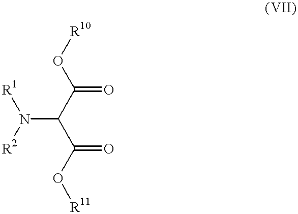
O([R10])C(C(N([R2])[R1])C(O[R11])=O)=O
